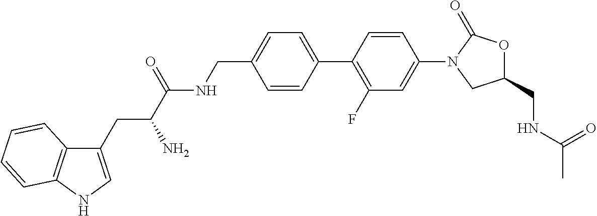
C1=CC(C2=C(F)C=C(N3CC(CNC(C)=O)OC3=O)C=C2)=CC=C1CNC(C(CC1=CNC2=C1C=CC=C2)N)=O
